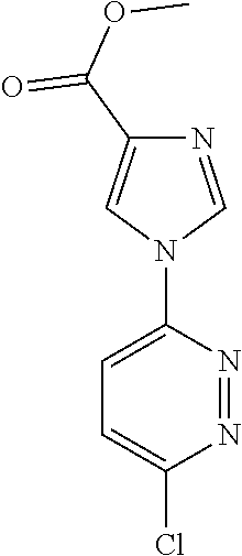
N1=CN(C2=CC=C(Cl)N=N2)C=C1C(OC)=O
